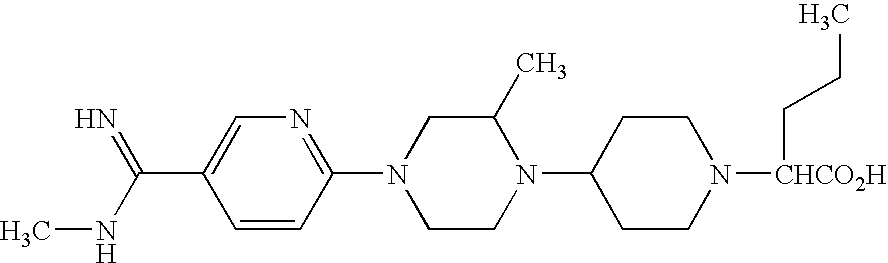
C1=CC(N2CCN(C3CCN([CHCO2H]CCC)CC3)C(C)C2)=NC=C1C(NC)=N
